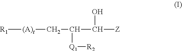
[R1][(A)t]CC(C([Z])O)[Q1][R2]
